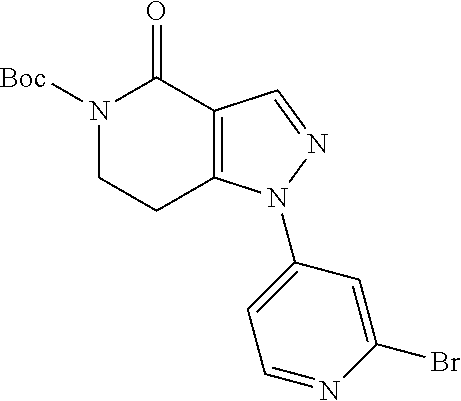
C12=C(C=NN1C1=CC=NC(Br)=C1)C(=O)N([Boc])CC2
